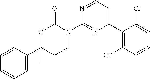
C1=CC(C2(C)CCN(C3=NC(C4=C(Cl)C=CC=C4Cl)=CC=N3)C(=O)O2)=CC=C1
